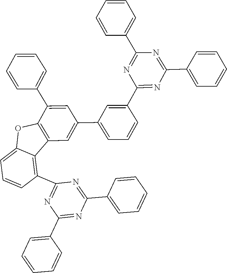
C1(C2=CC=CC(C3=NC(C4=CC=CC=C4)=NC(C4=CC=CC=C4)=N3)=C2)=CC2=C(C(C3=CC=CC=C3)=C1)OC1=CC=CC(C3=NC(C4=CC=CC=C4)=NC(C4=CC=CC=C4)=N3)=C21
